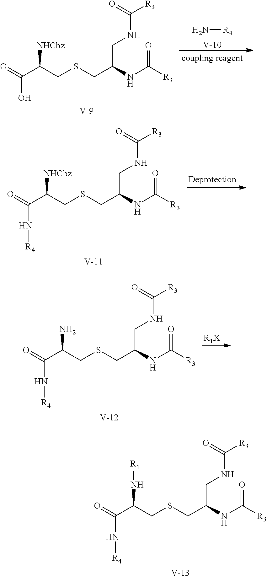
O=C(C(CSCC(NC([R3])=O)CNC([R3])=O)[NHCbz])O.[V].N[R4].[V].O=C(C(CSCC(NC([R3])=O)CNC([R3])=O)[NHCbz])N[R4].[V].[R1X].O=C(C(CSCC(NC([R3])=O)CNC([R3])=O)N)N[R4].[V].O=C(C(CSCC(NC([R3])=O)CNC([R3])=O)N[R1])N[R4].[V]
